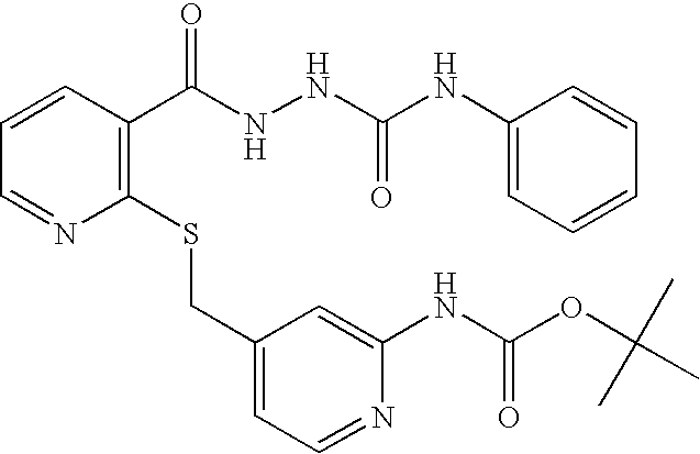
C1=CC(C(NNC(NC2=CC=CC=C2)=O)=O)=C(SCC2=CC=NC(NC(OC(C)(C)C)=O)=C2)N=C1
